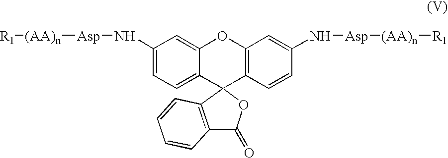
C1(N[Asp][(AA)n][R1])=CC=C2C(=C1)OC1=C(C=CC(N[Asp][(AA)n][R1])=C1)C21OC(=O)C2=C1C=CC=C2
